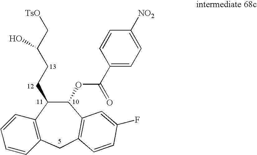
C12=C(CC3=C(C(OC(C4=CC=C([NO2])C=C4)=O)C1CCC(C[TsO])O)C=C(F)C=C3)C=CC=C2
